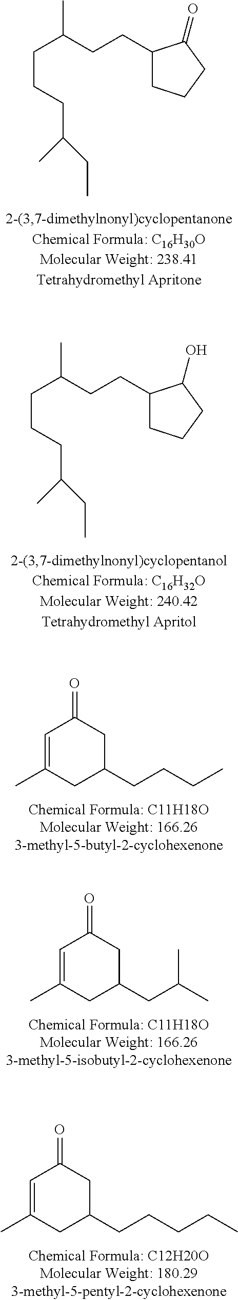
CC(CCC1CCCC1=O)CCCC(C)CC.CC(CCC1CCCC1O)CCCC(C)CC.C1=C(C)CC(CCCC)CC1=O.C1=C(C)CC(CCCCC)CC1=O.C1=C(C)CC(CC(C)C)CC1=O
